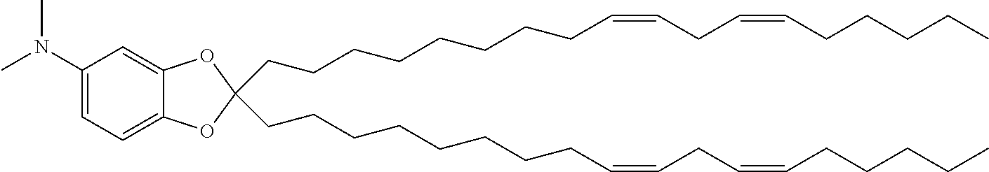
C(CCCCCCCC=CCC=CCCCCC)C1(CCCCCCCCC=CCC=CCCCCC)OC2=CC=C(N(C)C)C=C2O1
